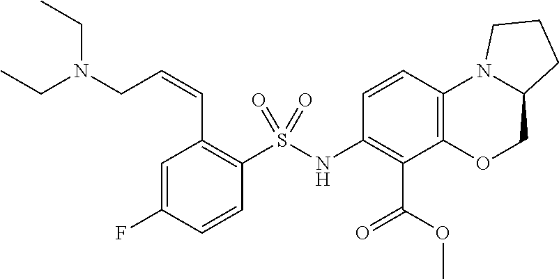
C1=C(F)C=CC(S(NC2=C(C(=O)OC)C3=C(C=C2)N2C(CO3)CCC2)(=O)=O)=C1C=CCN(CC)CC
